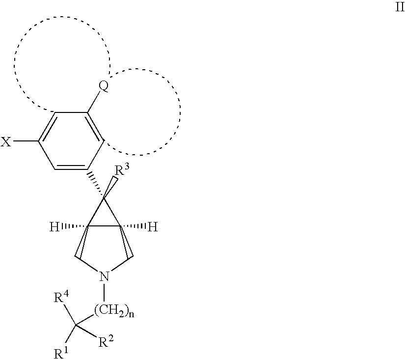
N1([(CH2)n]C([R2])([R4])[R1])CC2([H])C([H])(C1)C2(C1=CC([X])=CC([Q])=C1)[R3]
